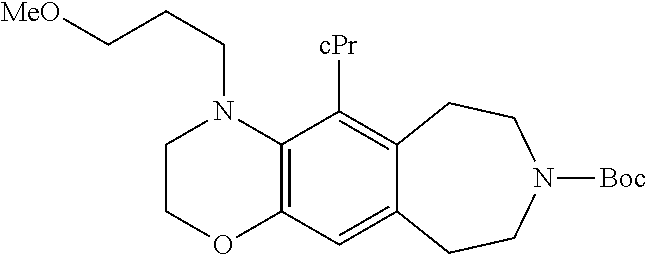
C12=C(C([cPr])=C3C(=C1)CCN([Boc])CC3)N(CCC[MeO])CCO2
